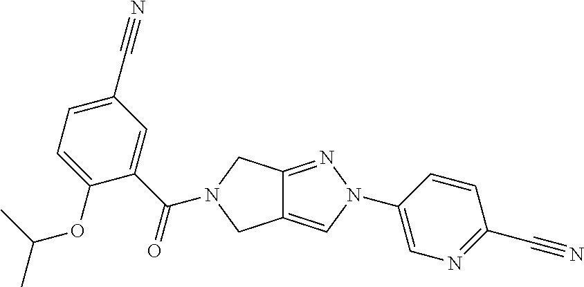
C12=NN(C3=CN=C(C#N)C=C3)C=C1CN(C(C1=CC(C#N)=CC=C1OC(C)C)=O)C2
